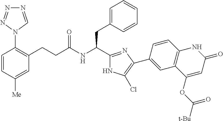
C1=CC([Me])=CC(CCC(NC(C2=NC(C3=CC4=C(C=C3)NC(=O)C=C4OC([t-Bu])=O)=C(Cl)N2)CC2=CC=CC=C2)=O)=C1N1C=NN=N1
